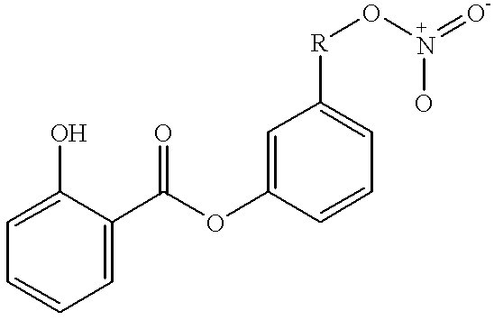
C1=C(O)C(C(OC2=CC([R]O[N+](=[O-])O)=CC=C2)=O)=CC=C1
